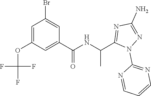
C1=C(OC(F)(F)F)C=C(C(=O)NC(C)C2=NC(N)=NN2C2=NC=CC=N2)C=C1Br
